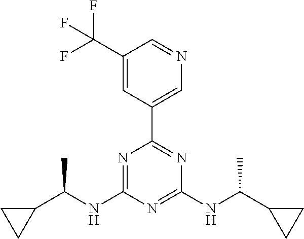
N1=C(NC(C2CC2)C)N=C(NC(C2CC2)C)N=C1C1=CN=CC(C(F)(F)F)=C1
